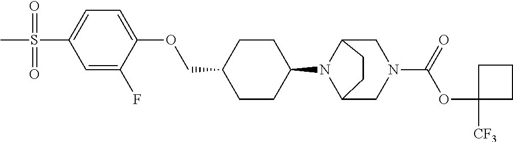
C1CC(N2C3CN(C(OC4([CF3])CCC4)=O)CC2CC3)CCC1COC1=CC=C(S(=O)(=O)C)C=C1F
